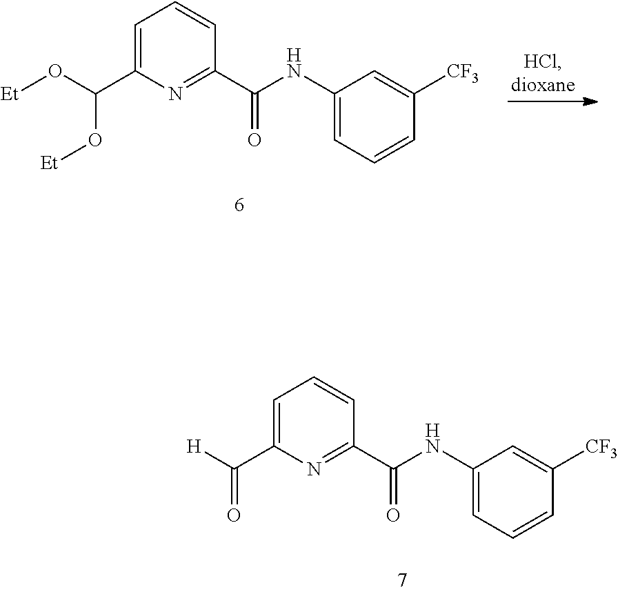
C1=C(C(O[Et])O[Et])N=C(C(NC2=CC=CC([CF3])=C2)=O)C=C1.C1=C(C([H])=O)N=C(C(NC2=CC=CC([CF3])=C2)=O)C=C1
